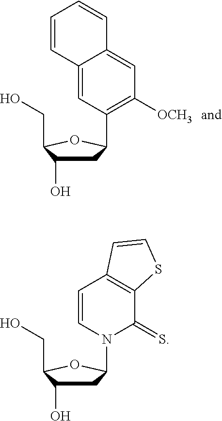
C1C(O)C(CO)OC1C1=C([OCH3])C=C2C(=C1)C=CC=C2.C1C(O)C(CO)OC1N1C(=S)C2=C(C=C1)C=CS2
